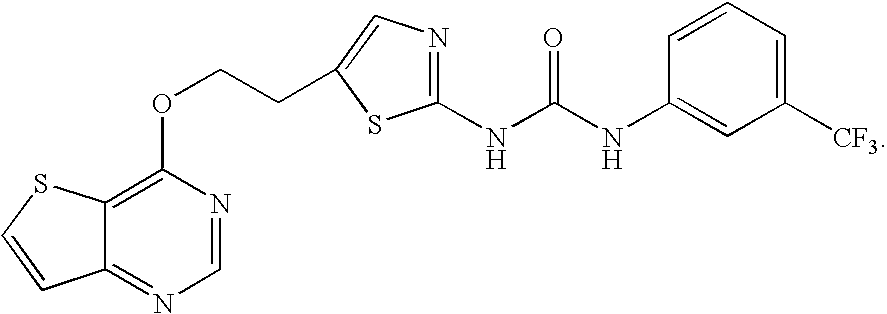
C1(OCCC2=CN=C(NC(NC3=CC([CF3])=CC=C3)=O)S2)=C2C(=NC=N1)C=CS2
